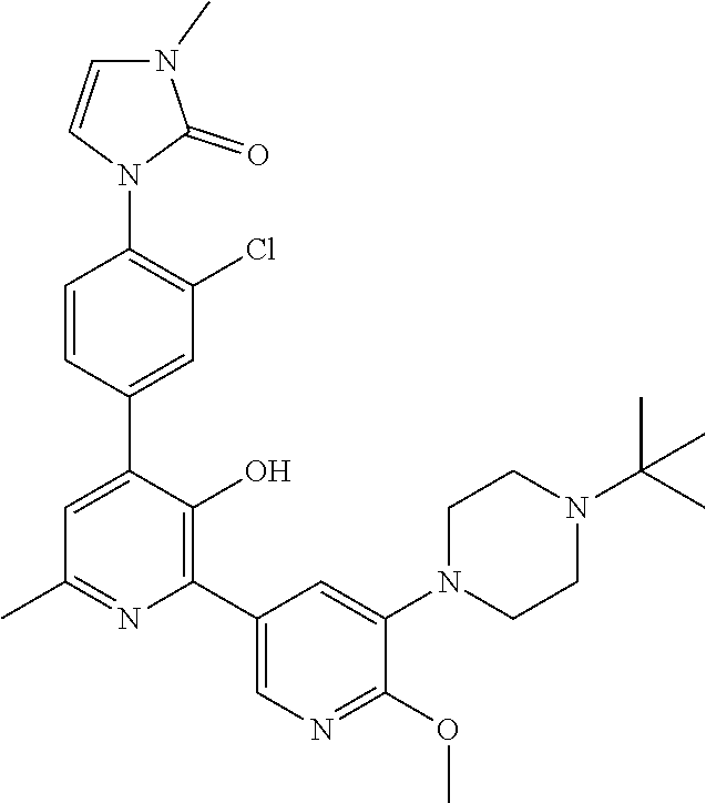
C1(C)=NC(C2=CN=C(OC)C(N3CCN(C(C)(C)C)CC3)=C2)=C(O)C(C2=CC(Cl)=C(N3C(=O)N(C)C=C3)C=C2)=C1
